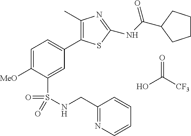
C1=C([MeO])C(S(=O)(=O)NCC2=NC=CC=C2)=CC(C2=C(C)N=C(NC(C3CCCC3)=O)S2)=C1.OC([CF3])=O
